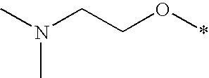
CN(CCO*)C
